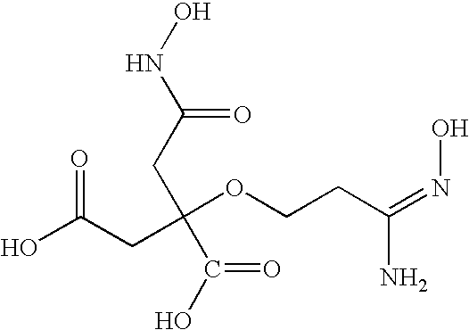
OC(CC(OCCC(=NO)N)(CC(NO)=O)C(O)=O)=O
